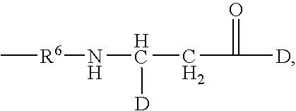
C[R6]NC(CC([D])=O)[D]
